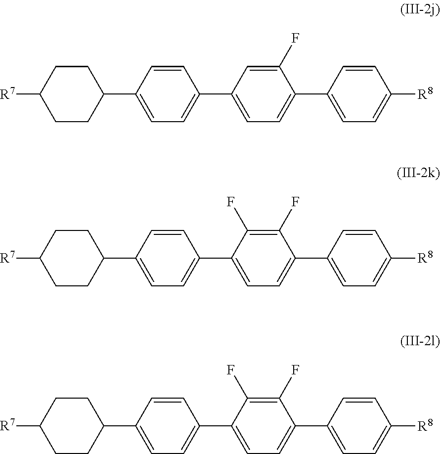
C1(C2=CC=C(C3=CC=C([R8])C=C3)C(F)=C2)=CC=C(C2CCC([R7])CC2)C=C1.C1(C2=CC=C(C3=CC=C([R8])C=C3)C(F)=C2F)=CC=C(C2CCC([R7])CC2)C=C1.C1(C2=CC=C(C3=CC=C([R8])C=C3)C(F)=C2F)=CC=C(C2CCC([R7])CC2)C=C1
